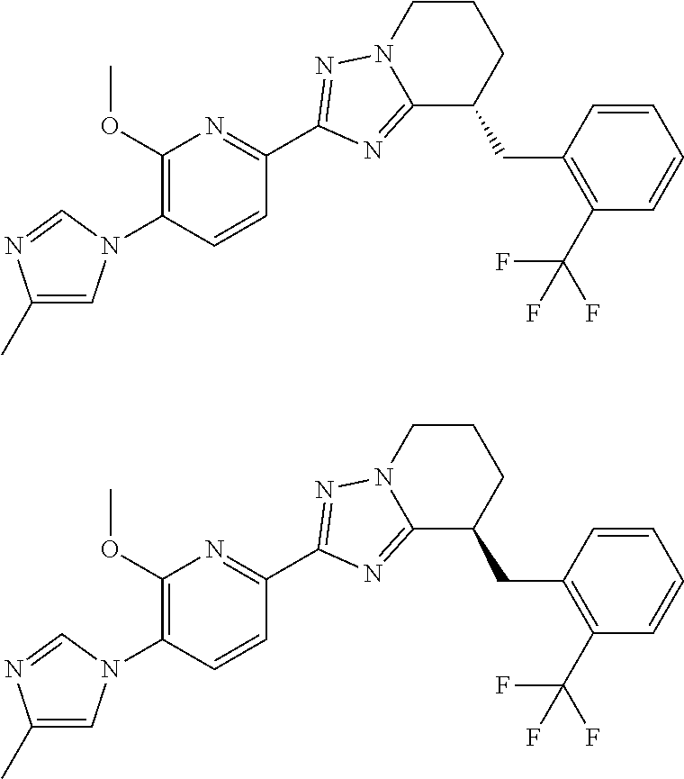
C12=NC(C3=NC(OC)=C(N4C=C(C)N=C4)C=C3)=NN1CCCC2CC1=C(C(F)(F)F)C=CC=C1.C12=NC(C3=NC(OC)=C(N4C=C(C)N=C4)C=C3)=NN1CCCC2CC1=C(C(F)(F)F)C=CC=C1
